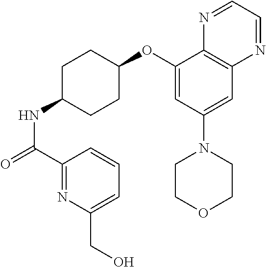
C1(C(=O)NC2CCC(OC3=CC(N4CCOCC4)=CC4=C3N=CC=N4)CC2)=NC(CO)=CC=C1
